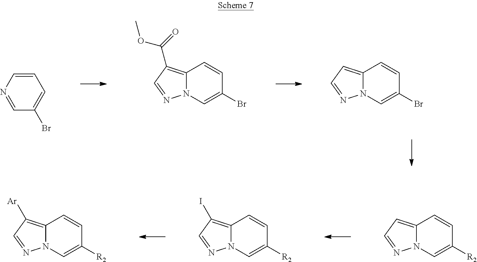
C12=CC=NN1C=C([R2])C=C2.C12=C(I)C=NN1C=C([R2])C=C2.C12=C([Ar])C=NN1C=C([R2])C=C2.C12=C(C(=O)OC)C=NN1C=C(Br)C=C2.C12=CC=NN1C=C(Br)C=C2.C1=CN=CC(Br)=C1
